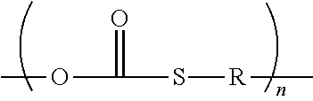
O(C(S[R]C)=O)C
